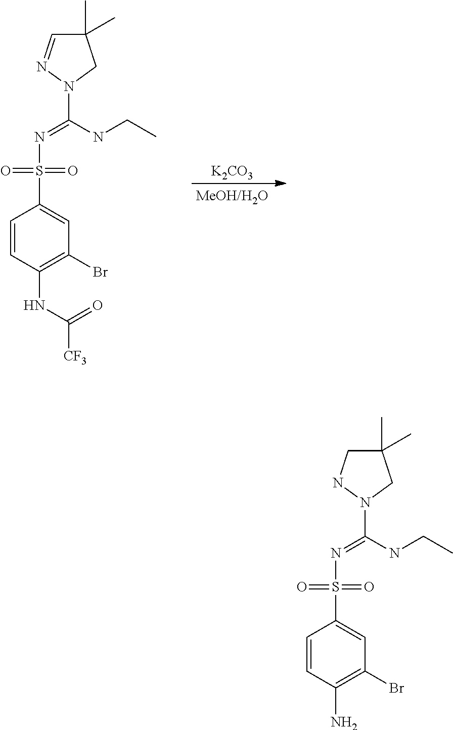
[K2CO3].C1(C)(C)C=NN(C(NCC)=NS(C2=CC(Br)=C(NC([CF3])=O)C=C2)(=O)=O)C1.C1(C)(C)CNN(C(NCC)=NS(C2=CC(Br)=C(N)C=C2)(=O)=O)C1
